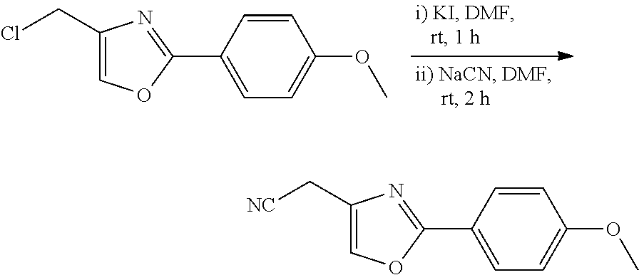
C1=CC(C2=NC(CCl)=CO2)=CC=C1OC.C1=CC(C2=NC(C[NC])=CO2)=CC=C1OC
